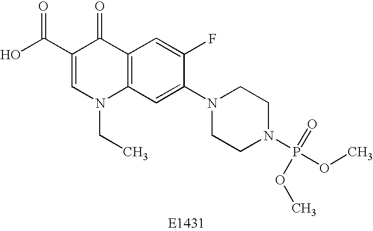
OC(C1=CN(CC)C2=C(C1=O)C=C(F)C(N1CCN(P(OC)(=O)OC)CC1)=C2)=O
